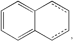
C1=CC=C2C(=C1)cc-cc2
